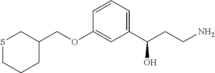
C1=CC=C(C(CCN)O)C=C1OCC1CSCCC1
